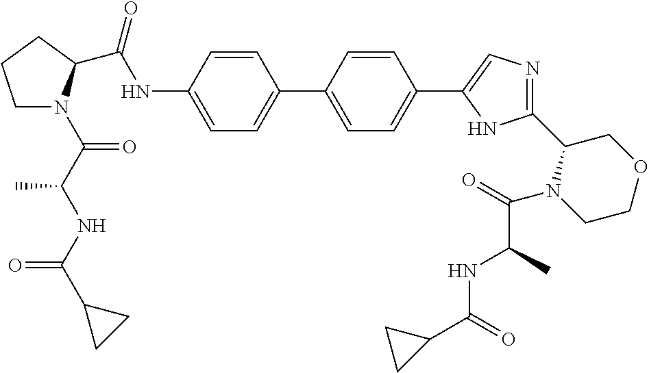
C(NC1=CC=C(C2=CC=C(C3=CN=C(C4N(C(C(NC(=O)C5CC5)C)=O)CCOC4)N3)C=C2)C=C1)(=O)C1N(C(C(NC(C2CC2)=O)C)=O)CCC1
